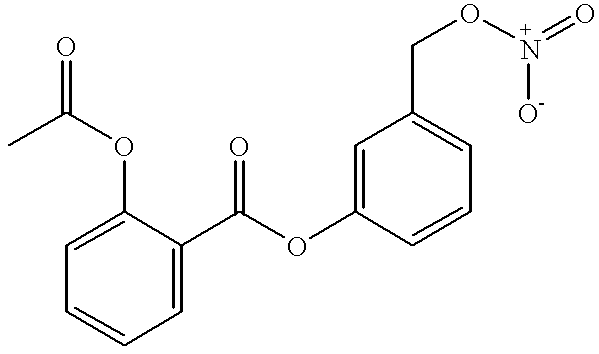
C1=C(OC(=O)C)C(C(OC2=CC(CO[N+](=O)[O-])=CC=C2)=O)=CC=C1
